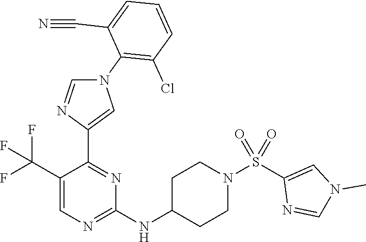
C1(C(F)(F)F)=CN=C(NC2CCN(S(C3=CN(C)C=N3)(=O)=O)CC2)N=C1C1=CN(C2=C(Cl)C=CC=C2C#N)C=N1
